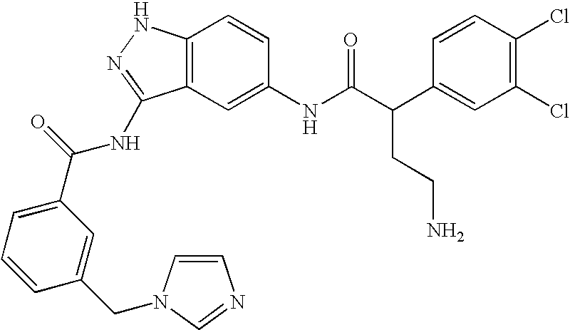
C12=C(C=C(NC(C(C3=CC(Cl)=C(Cl)C=C3)CCN)=O)C=C1)C(NC(C1=CC=CC(CN3C=CN=C3)=C1)=O)=NN2
